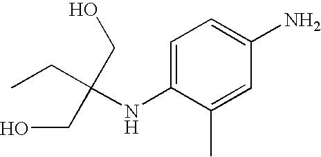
C1=C(NC(CC)(CO)CO)C(C)=CC(N)=C1
